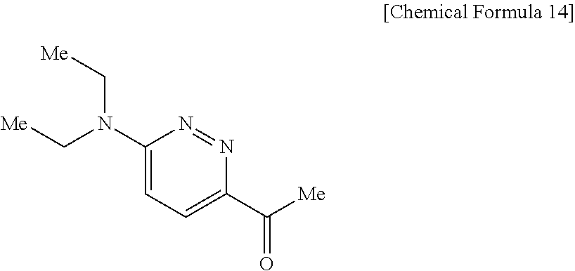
C1(N(C[Me])C[Me])=CC=C(C([Me])=O)N=N1
